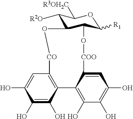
[R2O]C1C2C(C([R1])OC1[R3OH2C])O[COO]C1=CC(O)=C(O)C(O)=C1C1=C(C=C(O)C(O)=C1O)[CO]O2
